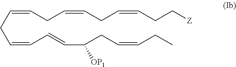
C(=CCC=CC=CC(CC=CCC)[OP1])CC=CCC=CCC[Z]
